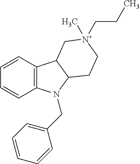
C1=CC2=C(C=C1)N(CC1=CC=CC=C1)C1C2C[N+](CCC)(C)CC1
